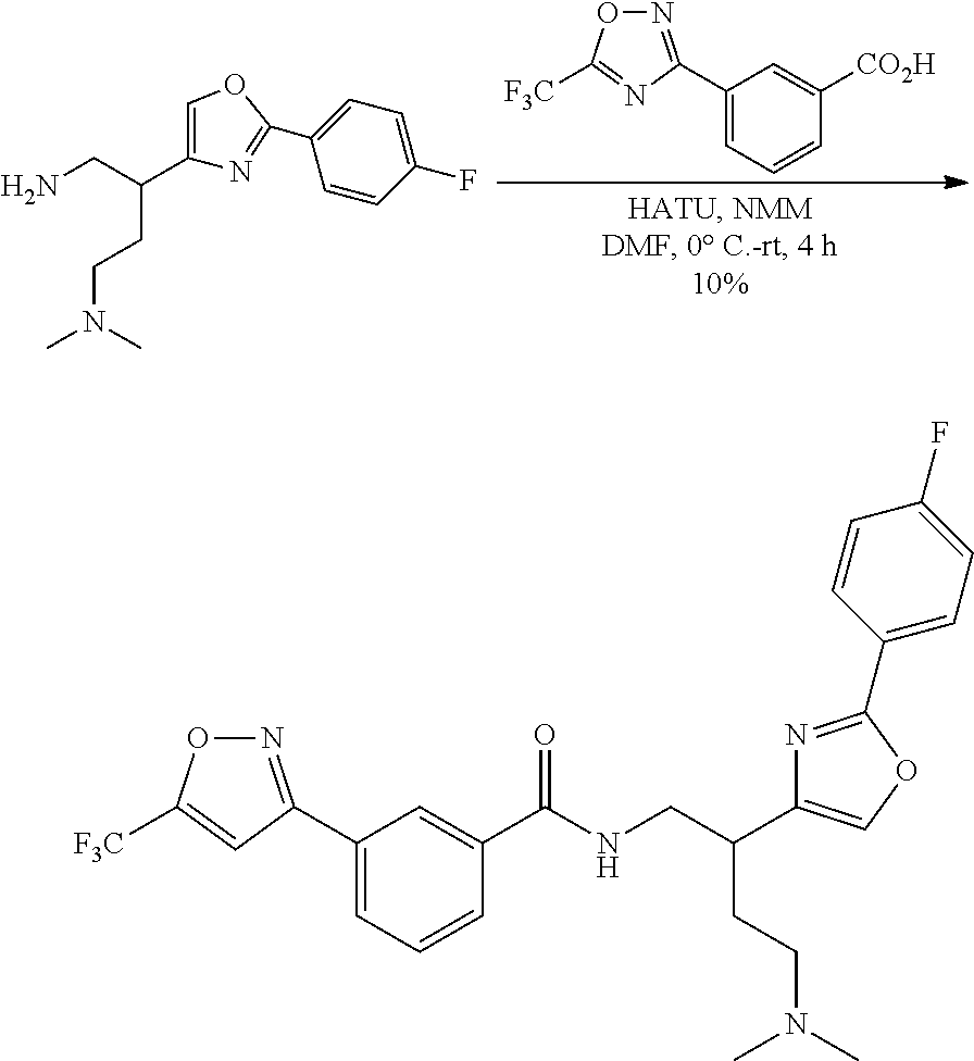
C1(C2=NOC([F3C])=N2)=CC=CC([CO2H])=C1.C(CCN(C)C)(C1=COC(C2=CC=C(F)C=C2)=N1)CN.C1(C2=NOC([F3C])=C2)=CC=CC(C(NCC(C2=COC(C3=CC=C(F)C=C3)=N2)CCN(C)C)=O)=C1
